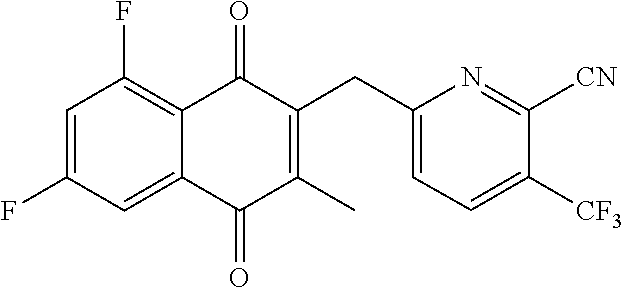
C1(F)=CC(F)=C2C(=O)C(CC3=CC=C([CF3])C([CN])=N3)=C(C)C(=O)C2=C1
